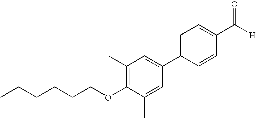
C1=CC(C([H])=O)=CC=C1C1=CC(C)=C(OCCCCCC)C(C)=C1
